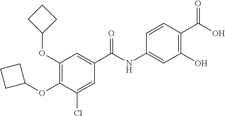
C1(OC2=C(OC3CCC3)C=C(C(NC3=CC(O)=C(C(O)=O)C=C3)=O)C=C2Cl)CCC1
